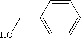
C1=C(CO)C=CC=C1
